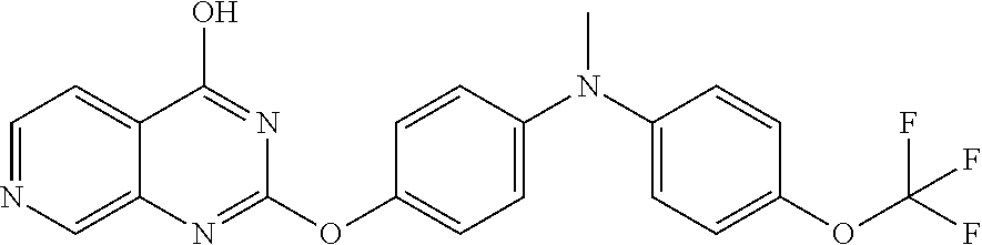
C1=NC=C2C(=C1)C(O)=NC(OC1=CC=C(N(C3=CC=C(OC(F)(F)F)C=C3)C)C=C1)=N2
